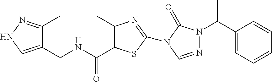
C1(CNC(=O)C2=C(C)N=C(N3C(=O)N(C(C4=CC=CC=C4)C)N=C3)S2)=CNN=C1C
